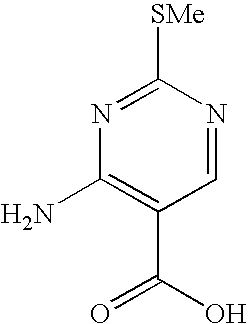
[SMe]C1=NC(N)=C(C(O)=O)C=N1
